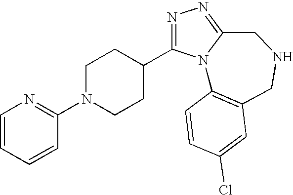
N1=C(C2CCN(C3=NC=CC=C3)CC2)N2C(=N1)CNCC1=C2C=CC(Cl)=C1
